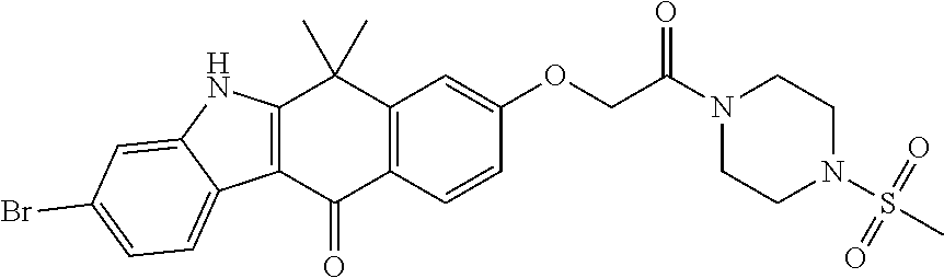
C12=C(C(=O)C3=C(C1(C)C)C=C(OCC(N1CCN(S(C)(=O)=O)CC1)=O)C=C3)C1=CC=C(Br)C=C1N2
